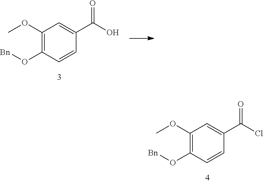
C1(C(=O)Cl)=CC(OC)=C(O[Bn])C=C1.C1(C(=O)O)=CC(OC)=C(O[Bn])C=C1
